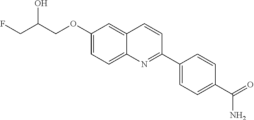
C1(OCC(CF)O)=CC=C2C(=C1)C=CC(C1=CC=C(C(=O)N)C=C1)=N2
